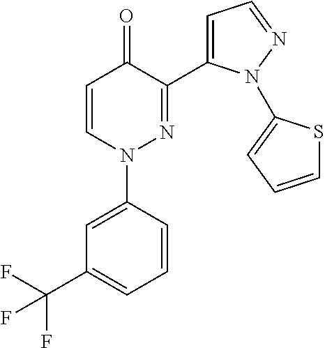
C1=CN(C2=CC(C(F)(F)F)=CC=C2)N=C(C2=CC=NN2C2=CC=CS2)C1=O
